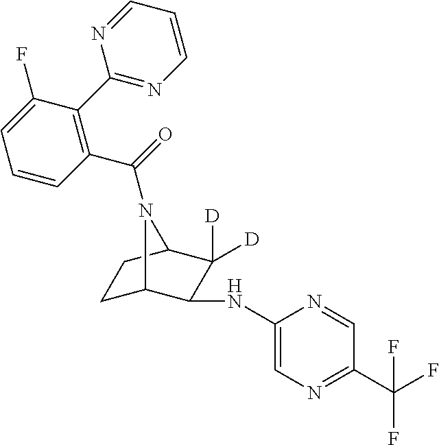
C1C2C(NC3=CN=C(C(F)(F)F)C=N3)C([D])([D])C(C1)N2C(=O)C1=C(C2=NC=CC=N2)C(F)=CC=C1
